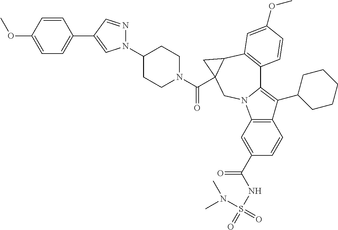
C1(N2N=CC(C3=CC=C(OC)C=C3)=C2)CCN(C(=O)C23C(C4=C(C5=C(C6CCCCC6)C6=C(N5C2)C=C(C(=O)NS(=O)(N(C)C)=O)C=C6)C=CC(OC)=C4)C3)CC1
